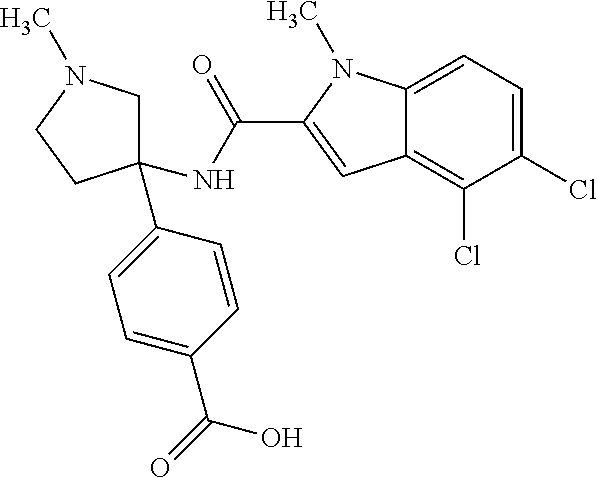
C1=C(C(O)=O)C=CC(C2(NC(=O)C3=CC4=C(Cl)C(Cl)=CC=C4N3C)CN(C)CC2)=C1
